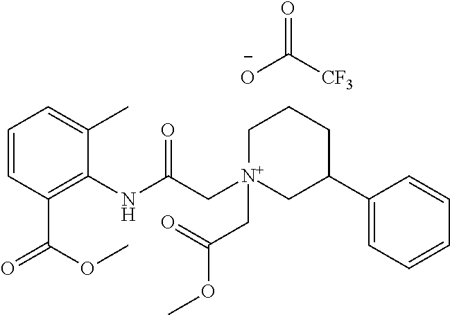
C1=CC(C(OC)=O)=C(NC(C[N+]2(CC(=O)OC)CC(C3=CC=CC=C3)CCC2)=O)C(C)=C1.O=C([O-])[CF3]
